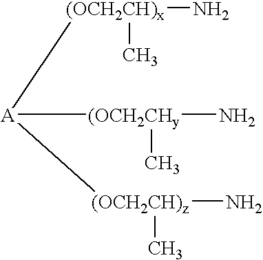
[(OCH2CH)x](C)(N)[A]([(OCH2CHy](N)C)[(OCH2CH)z](N)C
